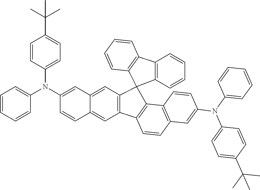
C1=CC2=C(C3=C1C1=C(C34C3=C(C5=C4C=CC=C5)C=CC=C3)C=C3C(=C1)C=CC(N(C1=CC=CC=C1)C1=CC=C(C(C)(C)C)C=C1)=C3)C=CC(N(C1=CC=CC=C1)C1=CC=C(C(C)(C)C)C=C1)=C2
